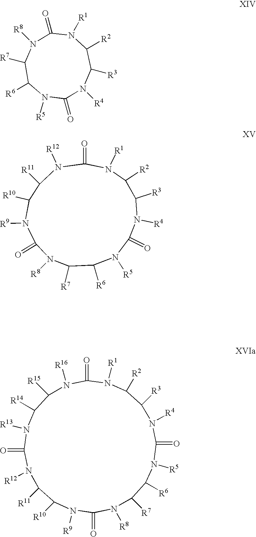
C1([R6])N([R5])C(=O)N([R4])C([R3])C([R2])N([R1])C(=O)N([R12])C([R11])C([R10])N([R9])C(=O)N([R8])C1[R7].C1(=O)N([R5])C([R6])C([R7])N([R8])C(=O)N([R1])C([R2])C([R3])N1[R4].C1(=O)N([R8])C([R7])C([R6])N([R5])C(=O)N([R4])C([R3])C([R2])N([R1])C(=O)N([R16])C([R15])C([R14])N([R13])C(=O)N([R12])C([R11])C([R10])N1[R9]
